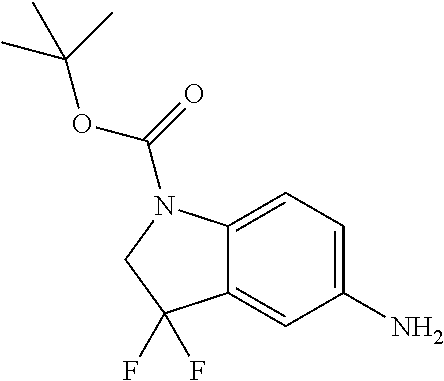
C12=CC=C(N)C=C1C(F)(F)CN2C(OC(C)(C)C)=O
